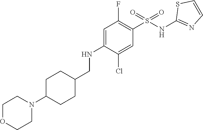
C1=C(NCC2CCC(N3CCOCC3)CC2)C(Cl)=CC(S(NC2=NC=CS2)(=O)=O)=C1F
